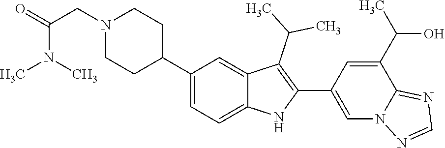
N1(CC(N(C)C)=O)CCC(C2=CC=C3C(=C2)C(C(C)C)=C(C2=CN4C(=NC=N4)C(C(C)O)=C2)N3)CC1
